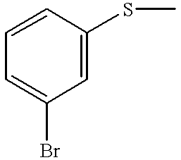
C1=C(Br)C=C(SC)C=C1
